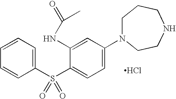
Cl.C1(S(C2=CC=C(N3CCCNCC3)C=C2NC(=O)C)(=O)=O)=CC=CC=C1
